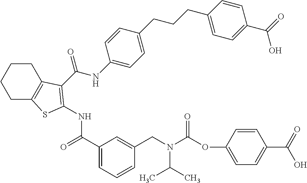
C1(C(=O)NC2=C(C(=O)NC3=CC=C(CCCC4=CC=C(C(O)=O)C=C4)C=C3)C3=C(CCCC3)S2)=CC=CC(CN(C(OC2=CC=C(C(O)=O)C=C2)=O)C(C)C)=C1
